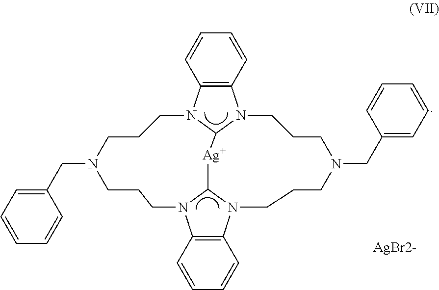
C12=C(N3C4N1CCCN(CC1=CC=CC=C1)CCCN1C5=C(N(C1[Ag]4)CCCN(CC1=CC=CC=C1)CCC3)C=CC=C5)C=CC=C2.[AgBr2-]
